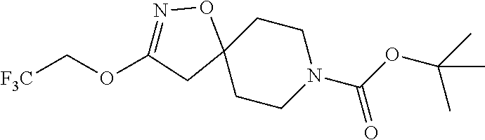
N1=C(OC[F3C])CC2(O1)CCN(C(OC(C)(C)C)=O)CC2
